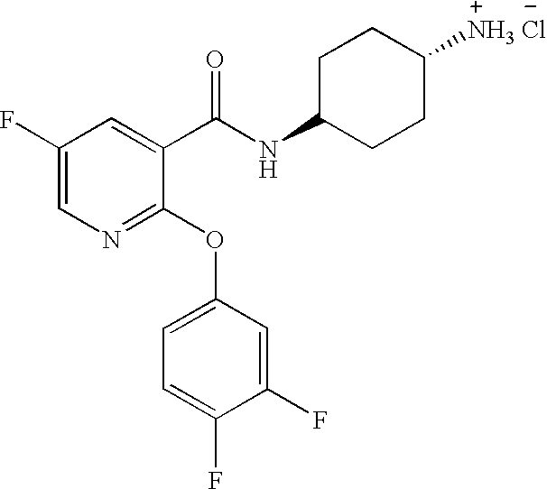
N1=C(OC2=CC=C(F)C(F)=C2)C(C(NC2CCC([NH3 Cl])CC2)=O)=CC(F)=C1
